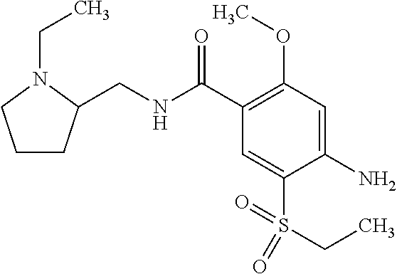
C1CC(CNC(C2=C(OC)C=C(N)C(S(CC)(=O)=O)=C2)=O)N(CC)C1
